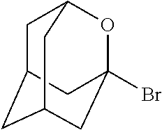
C1C2CC3(Br)OC1CC(C3)C2
